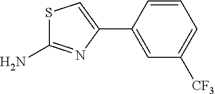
S1C(N)=NC(C2=CC([CF3])=CC=C2)=C1
